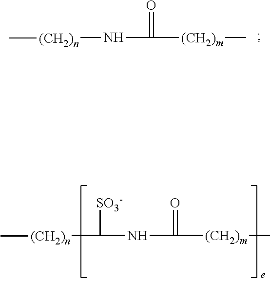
O=C([(CH2)m]C)N[(CH2)n]C.O=C([(CH2)m]C)NC([SO3-])[(CH2)n]C
